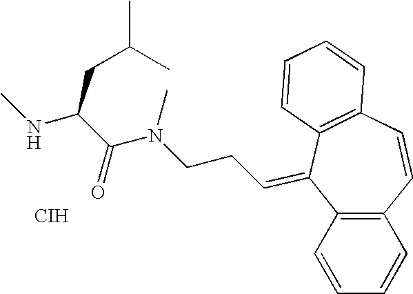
C1=CC=CC2=C1C(=CCCN(C(C(NC)CC(C)C)=O)C)C1=C(C=C2)C=CC=C1.[CIH]
